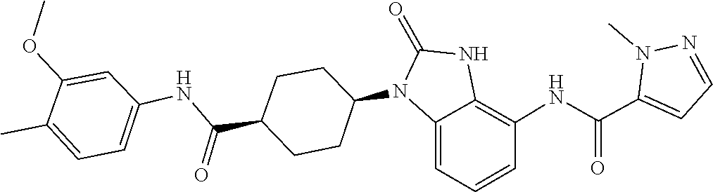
O=C1NC2=C(NC(C3=CC=NN3C)=O)C=CC=C2N1C1CCC(C(NC2=CC=C(C)C(OC)=C2)=O)CC1
